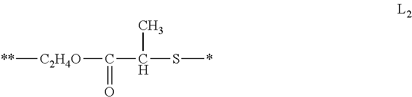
[**][C2H4O]C(=O)C(S*)C
